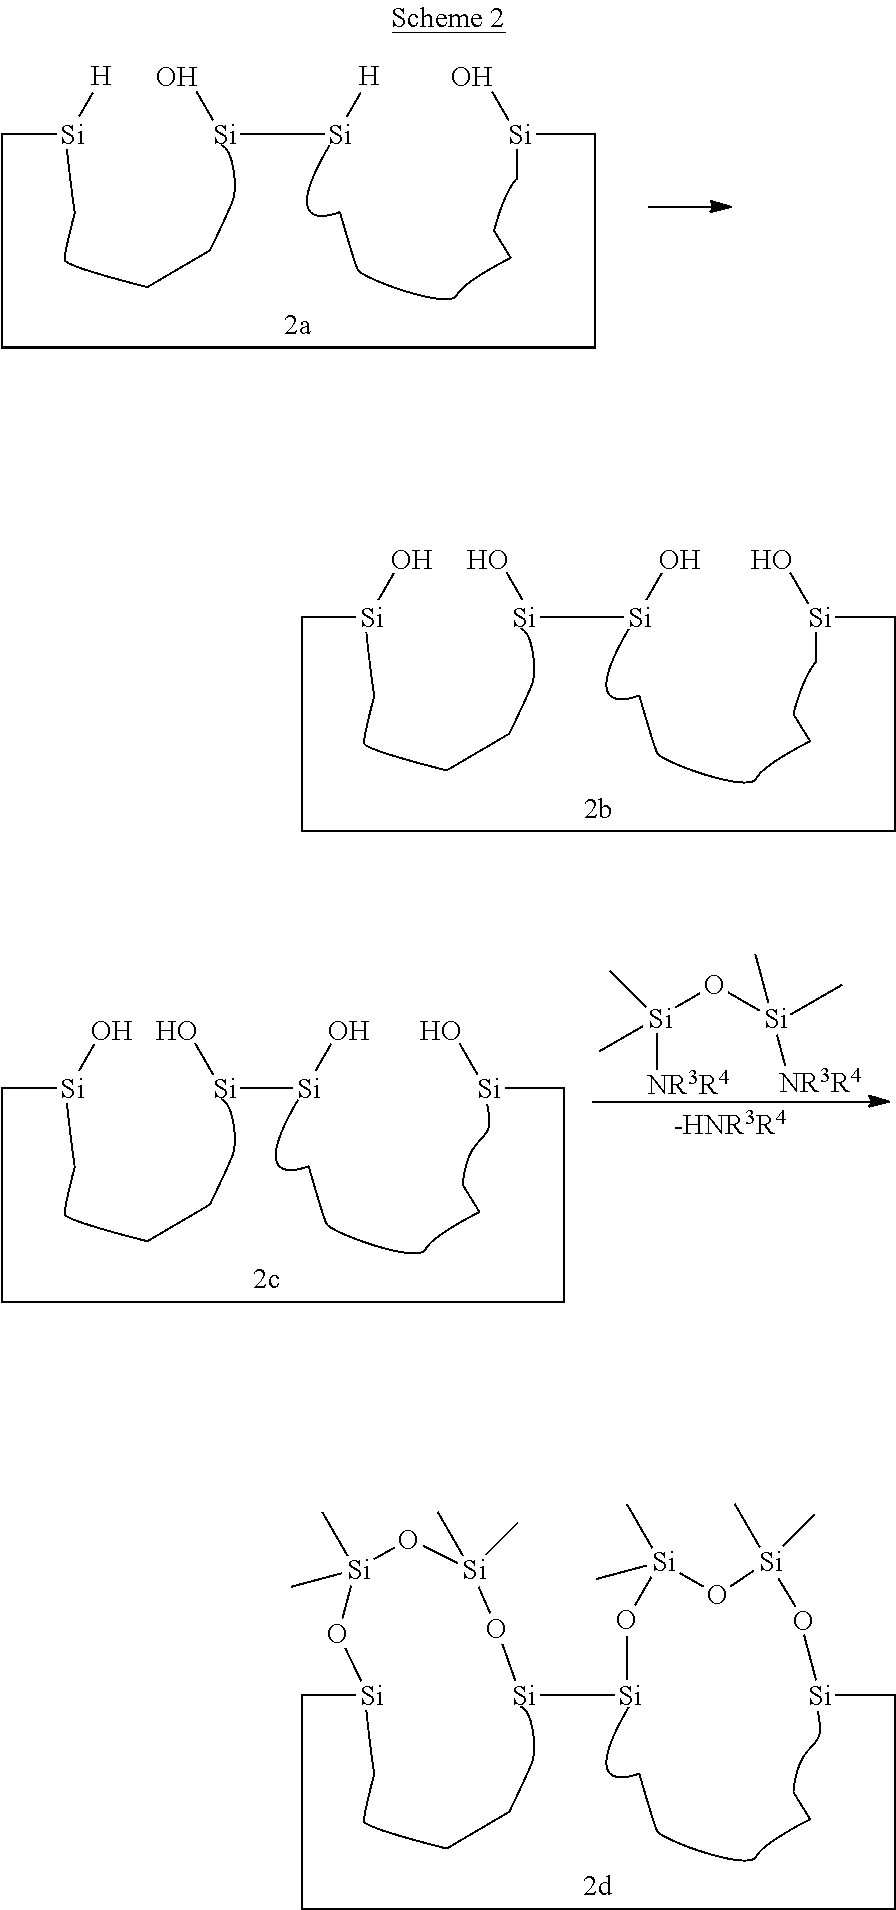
[Si]([Si]O)O.C([Si]O)CCC[Si](O)C.C1[Si]O[Si](C)(C)O[Si](C)(C)O[Si][Si]O[Si](C)(C)O[Si](C)(C)O[Si]CCC1.[Si]([Si][H])O.C([Si][H])CCC[Si](O)C.[Si]([Si]O)O.C([Si]O)CCC[Si]O.[-HNR3R4].C[Si](C)([NR3R4])O[Si](C)(C)[NR3R4]
